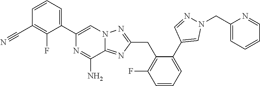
C1(C2=CC=CC(C#N)=C2F)=CN2C(=NC(CC3=C(F)C=CC=C3C3=CN(CC4=CC=CC=N4)N=C3)=N2)C(N)=N1
